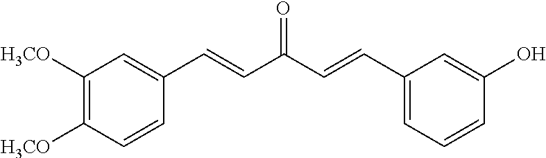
C1([H3CO])=C([H3CO])C=CC(C=CC(C=CC2=CC=CC(O)=C2)=O)=C1
